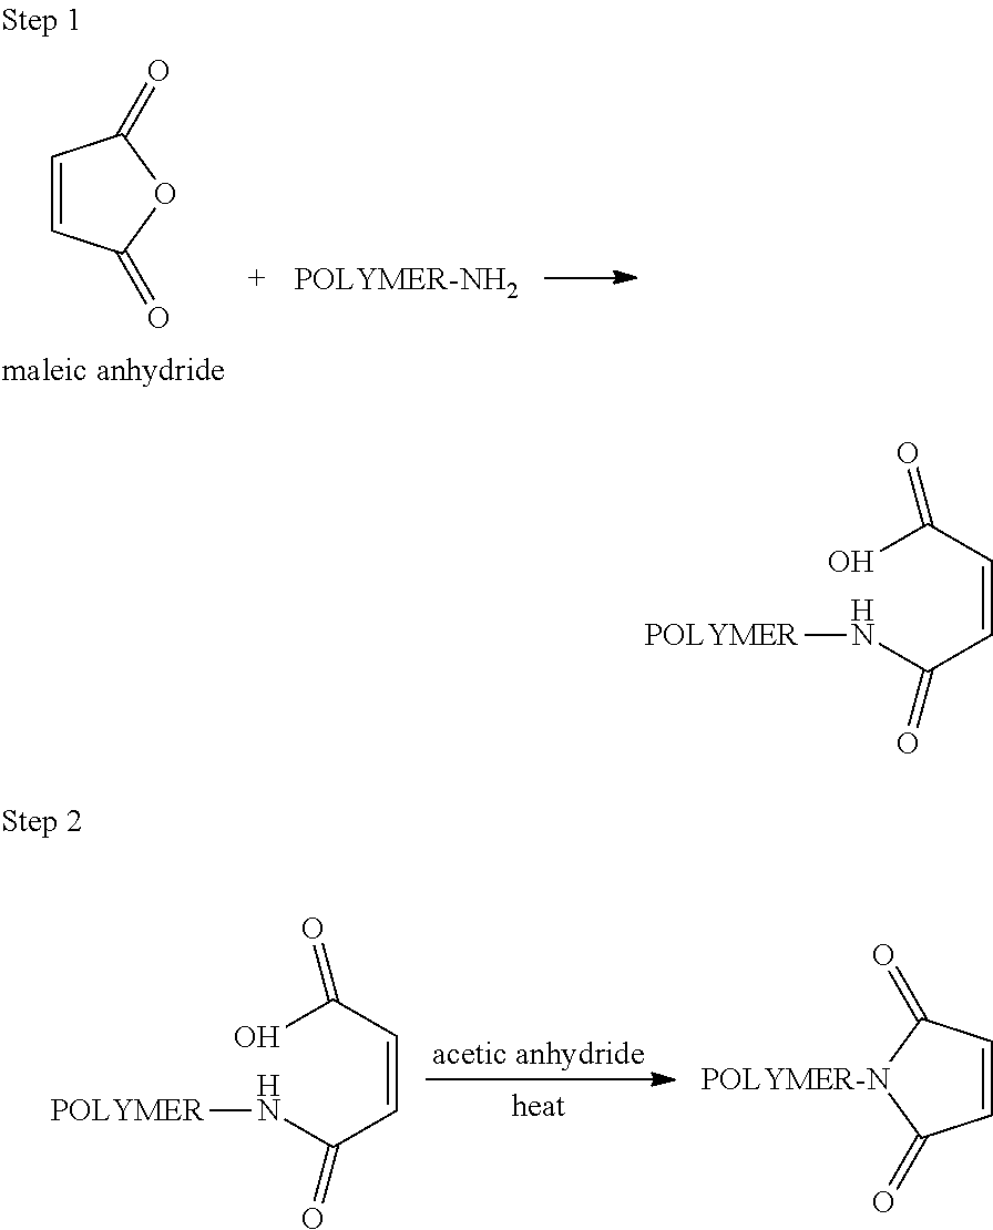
C(=CC(O)=O)C(N[POLYMER])=O.C1=CC(=O)[POLYMER-N]C1=O.C1=CC(=O)OC1=O.C(=CC(O)=O)C(N[POLYMER])=O
